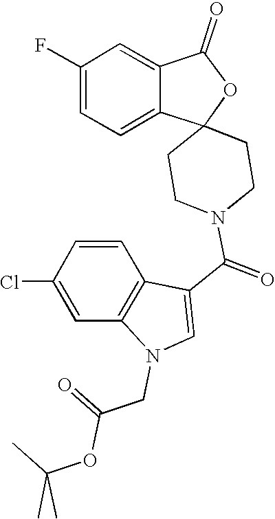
C1(=O)C2=CC(F)=CC=C2C2(O1)CCN(C(C1=CN(CC(=O)OC(C)(C)C)C3=C1C=CC(Cl)=C3)=O)CC2
